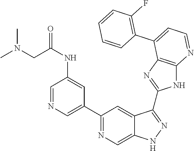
C1(C2=NC=C3C(=C2)C(C2=NC4=C(N2)N=CC=C4C2=C(F)C=CC=C2)=NN3)=CN=CC(NC(CN(C)C)=O)=C1
